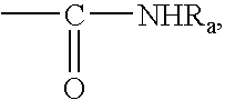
[NHRa]C(C)=O
